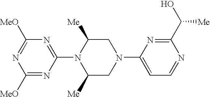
C1(N2C([Me])CN(C3=CC=NC(C(O)[Me])=N3)CC2[Me])=NC([MeO])=NC([MeO])=N1
